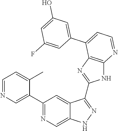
C1(C2=NC=C3C(=C2)C(C2=NC4=C(N2)N=CC=C4C2=CC(O)=CC(F)=C2)=NN3)=CN=CC=C1C
